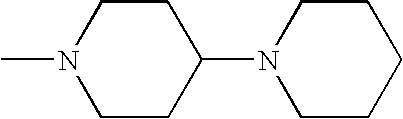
C1CN(C)CCC1N1CCCCC1
